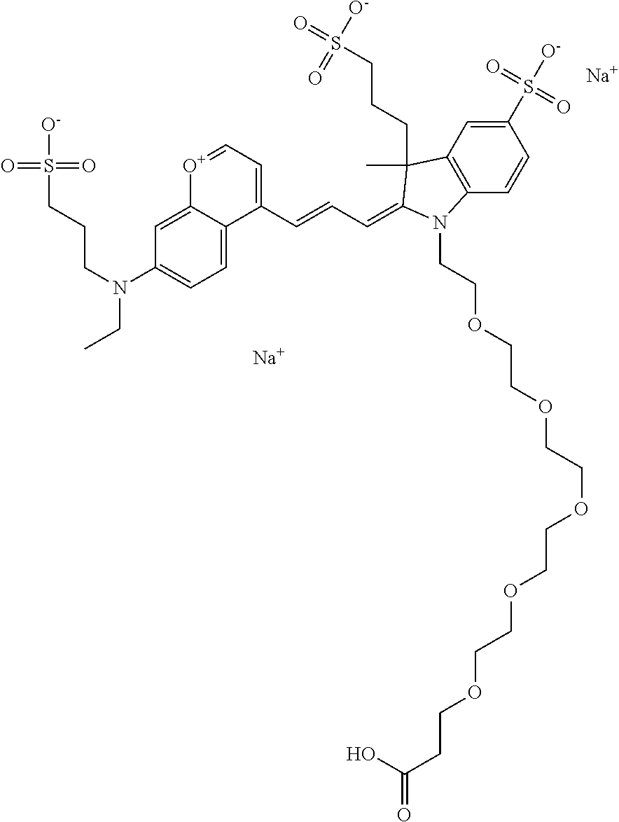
C1=C2C(=CC=C1N(CCCS([O-])(=O)=O)CC)C(C=CC=C1C(C)(CCCS([O-])(=O)=O)C3=C(C=CC(S(=O)([O-])=O)=C3)N1CCOCCOCCOCCOCCOCCC(=O)O)=CC=[O+]2.[Na].[Na]
